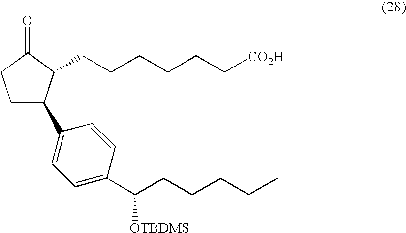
C1C(C2=CC=C(C(CCCCC)[OTBDMS])C=C2)C(CCCCCC[CO2H])C(=O)C1
